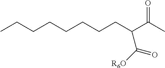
CCCCCCCCC(C(C)=O)C([R6O])=O
